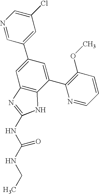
N1=CC(C2=CC3=C(C(C4=C(OC)C=CC=N4)=C2)NC(NC(NCC)=O)=N3)=CC(Cl)=C1
